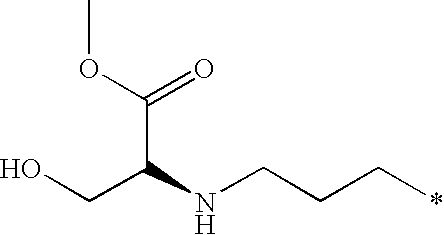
OCC(NCCC*)C(OC)=O
